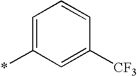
*C1=CC=CC([CF3])=C1
